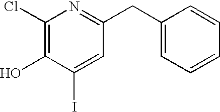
C1(CC2=NC(Cl)=C(O)C(I)=C2)=CC=CC=C1
